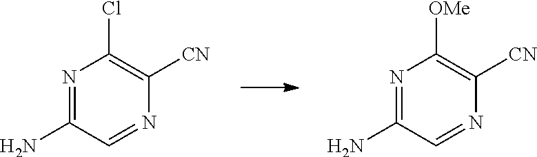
N1=C(N)C=NC([CN])=C1Cl.N1=C(N)C=NC([CN])=C1[OMe]
